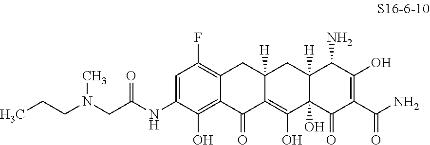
C1=C(NC(CN(CCC)C)=O)C(O)=C2C(=C1F)CC1([H])C(=C(O)C3(O)C([H])(C1)C(N)C(O)=C(C(N)=O)C3=O)C2=O
